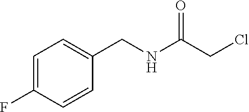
FC1=CC=C(CNC(CCl)=O)C=C1
